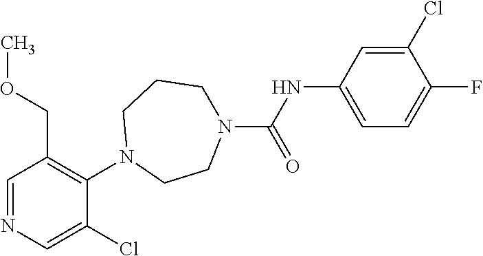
C1=NC=C(Cl)C(N2CCN(C(NC3=CC=C(F)C(Cl)=C3)=O)CCC2)=C1COC
